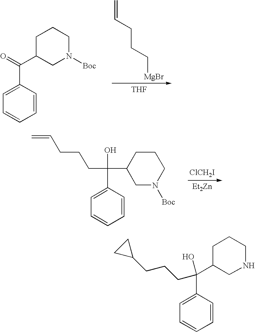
C=CCCC[MgBr].[THF].C1(C(C2CN([Boc])CCC2)=O)=CC=CC=C1.[ClCH2I].[Et2Zn].C=CCCCC(O)(C1CN([Boc])CCC1)C1=CC=CC=C1.C1CC1CCCC(O)(C1=CC=CC=C1)C1CNCCC1
